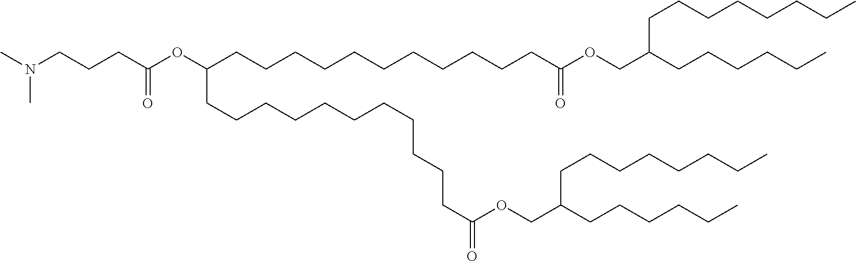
C(CCC(OC(CCCCCCCCCCCC(OCC(CCCCCC)CCCCCCCC)=O)CCCCCCCCCCCC(OCC(CCCCCCCC)CCCCCC)=O)=O)N(C)C
